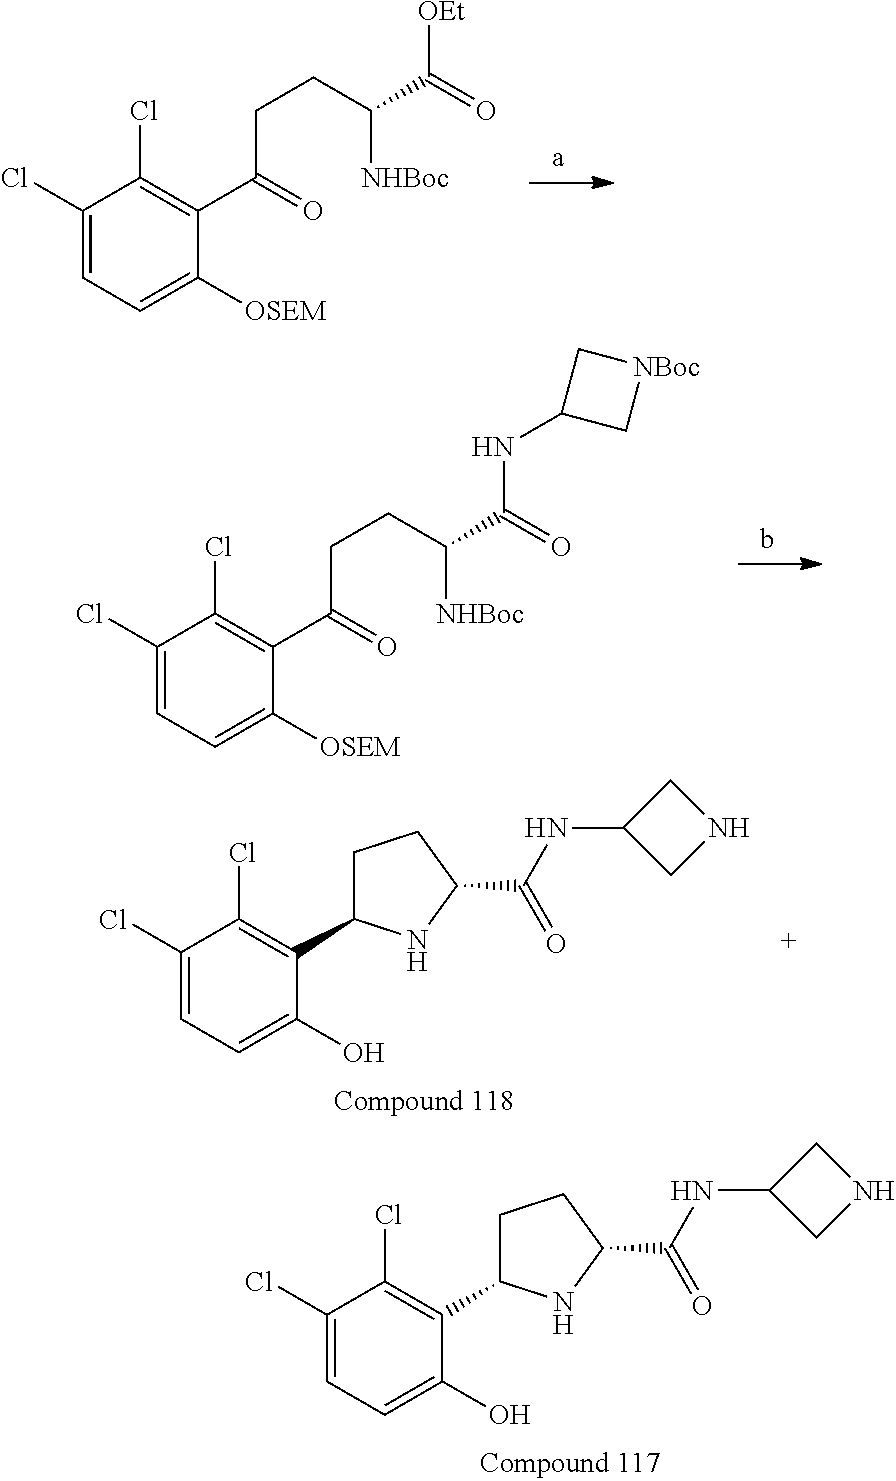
C1(Cl)=CC=C(O)C(C2CCC(C(NC3CNC3)=O)N2)=C1Cl.C1(Cl)=CC=C([OSEM])C(C(=O)CCC(C(=O)[OEt])[NHBoc])=C1Cl.C1(Cl)=CC=C([OSEM])C(C(=O)CCC(C(=O)NC2C[NBoc]C2)[NHBoc])=C1Cl.C1(Cl)=CC=C(O)C(C2CCC(C(NC3CNC3)=O)N2)=C1Cl
